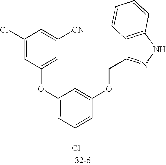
C1(Cl)=CC(OC2=CC(Cl)=CC(OCC3=NNC4=C3C=CC=C4)=C2)=CC([CN])=C1.[32-6]
